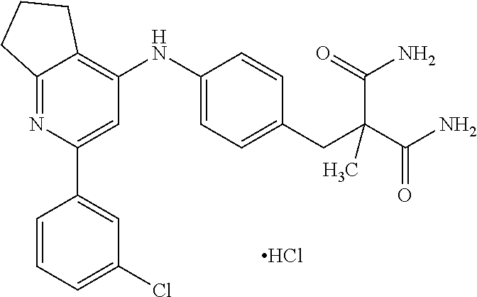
C12=NC(C3=CC(Cl)=CC=C3)=CC(NC3=CC=C(CC(C(N)=O)(C(=O)N)C)C=C3)=C1CCC2.Cl
